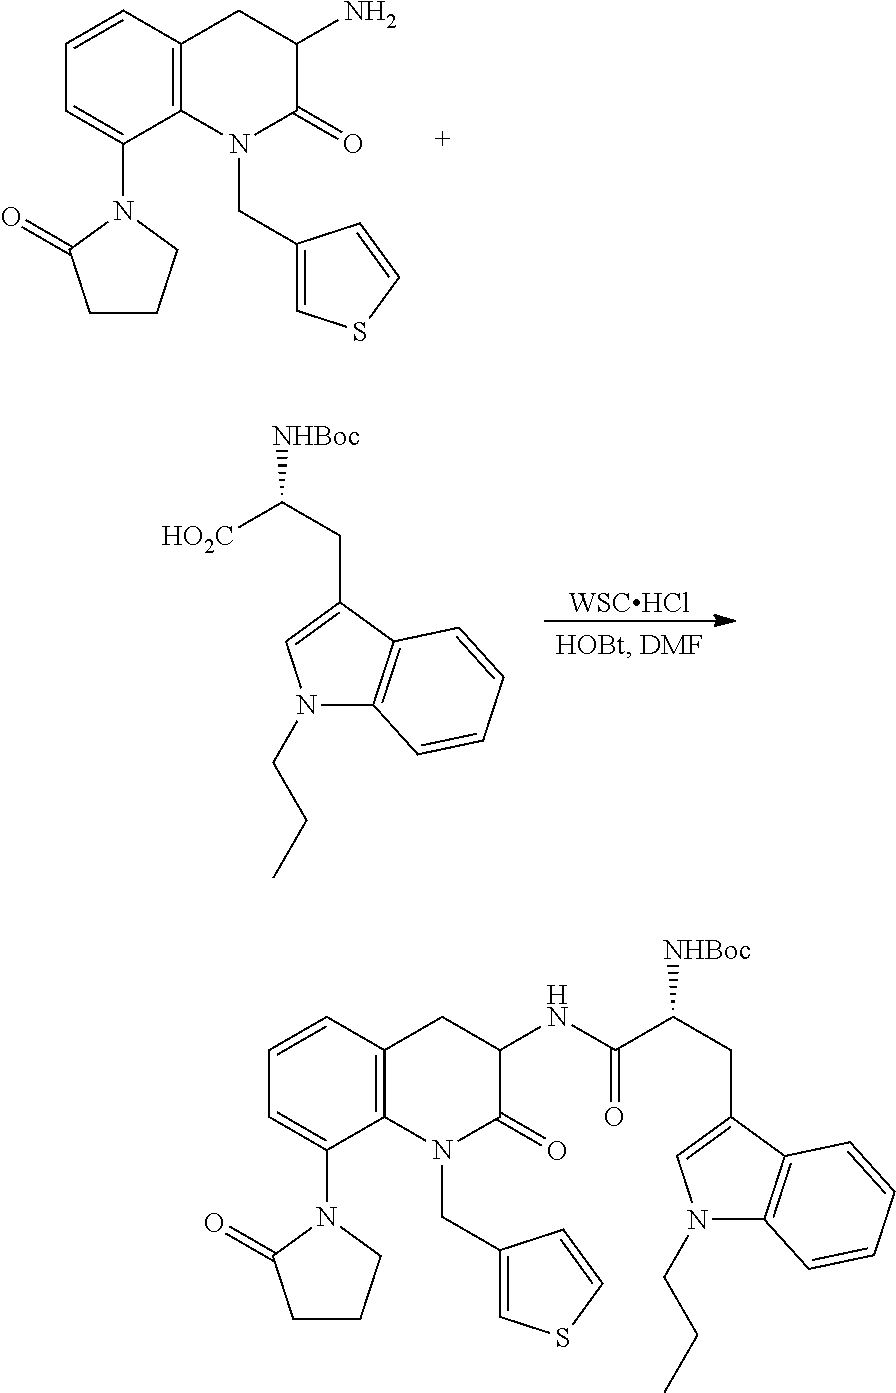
C1=CC=C(N2C(=O)CCC2)C2=C1CC(N)C(=O)N2CC1=CSC=C1.[HO2C]C(CC1=CN(CCC)C2=C1C=CC=C2)[NHBoc].[WSCHCl].C1=CC=C(N2C(=O)CCC2)C2=C1CC(NC(C(CC1=CN(CCC)C3=C1C=CC=C3)[NHBoc])=O)C(=O)N2CC1=CSC=C1
